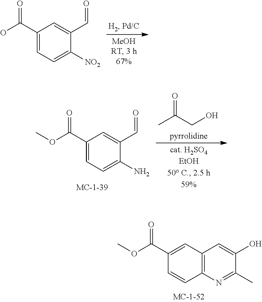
C1(C(O)=O)=CC=C([NO2])C(C=O)=C1.C(O)C(C)=O.C1(C=O)=CC(C(OC)=O)=CC=C1N.C12=C(C=CC(C(OC)=O)=C1)N=C(C)C(O)=C2
